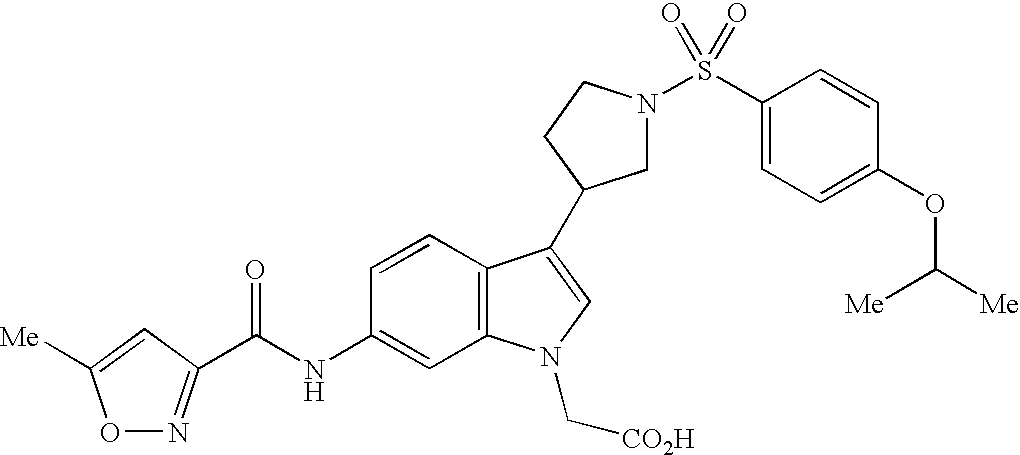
C1N(S(C2=CC=C(OC([Me])[Me])C=C2)(=O)=O)CCC1C1=CN(C[CO2H])C2=C1C=CC(NC(C1=NOC([Me])=C1)=O)=C2
